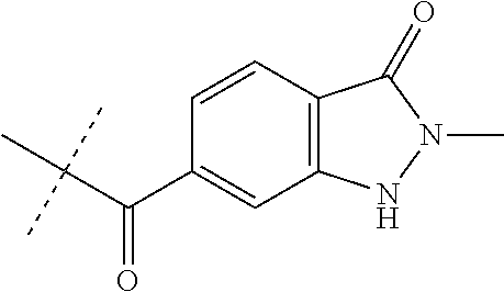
C(C(C1=CC2=C(C=C1)C(=O)N(C)N2)=O)(C)(C)C
